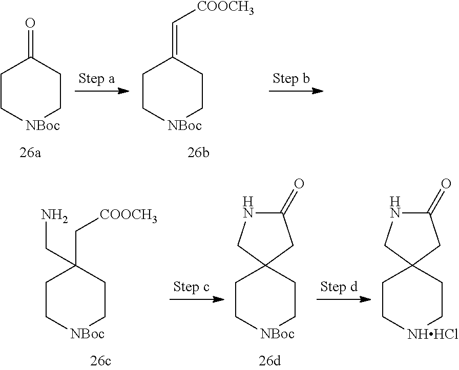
C1C[NBoc]CCC1=O.C1C[NBoc]CCC1=C[COOCH3].C1C[NBoc]CCC1(C[COOCH3])CN.C1C[NBoc]CCC12CC(=O)NC2.C1C[NHHCl]CCC12CC(=O)NC2
